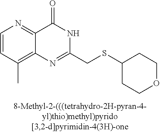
C1=CN=C2C(=C1C)N=C(CSC1CCOCC1)NC2=O
